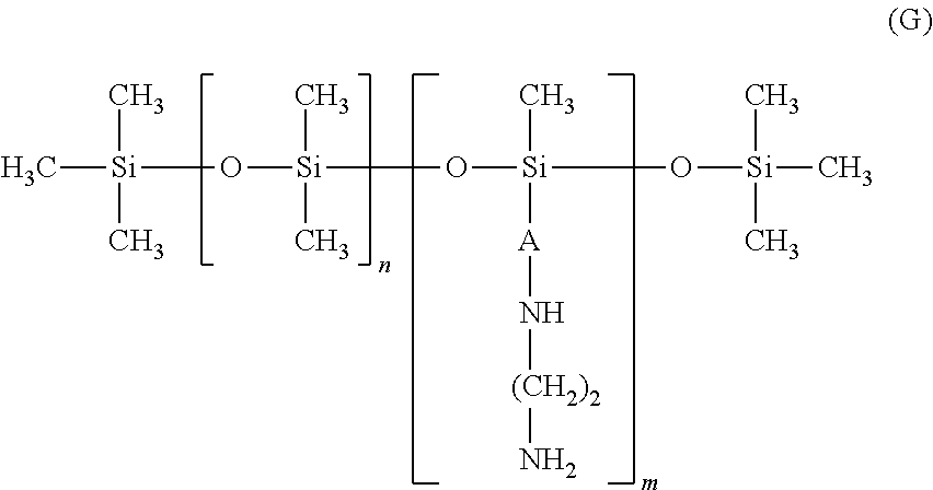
C[Si](O[Si](O[Si](O[Si](C)(C)C)(C)[A]N[(CH2)2]N)(C)C)(C)C
